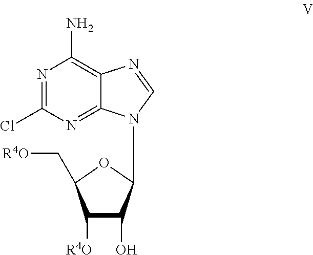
N1=C(Cl)N=C2C(=C1N)N=CN2C1C(O)C([R4O])C(C[R4O])O1
